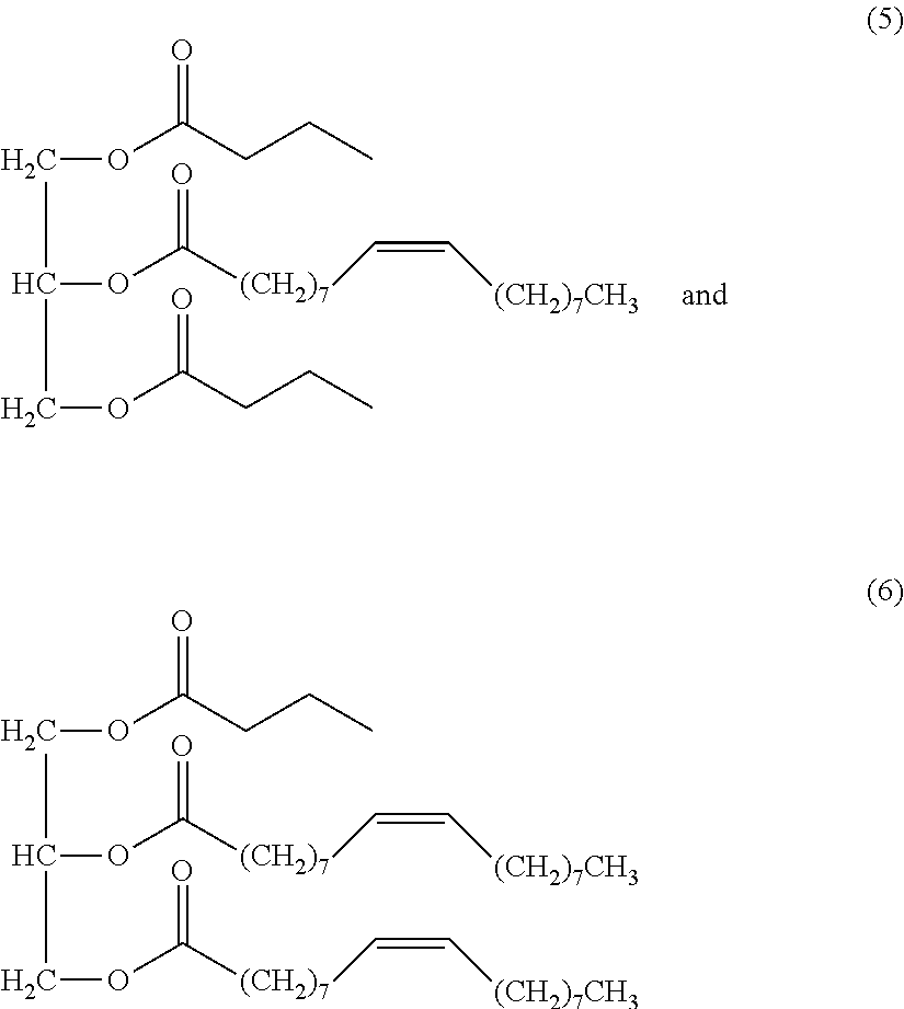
C(C(COC(=O)CCC)OC(=O)[(CH2)7]C=C[(CH2)7CH3])OC(=O)CCC.C(C(COC(=O)[(CH2)7]C=C[(CH2)7CH3])OC(=O)[(CH2)7]C=C[(CH2)7CH3])OC(=O)CCC
